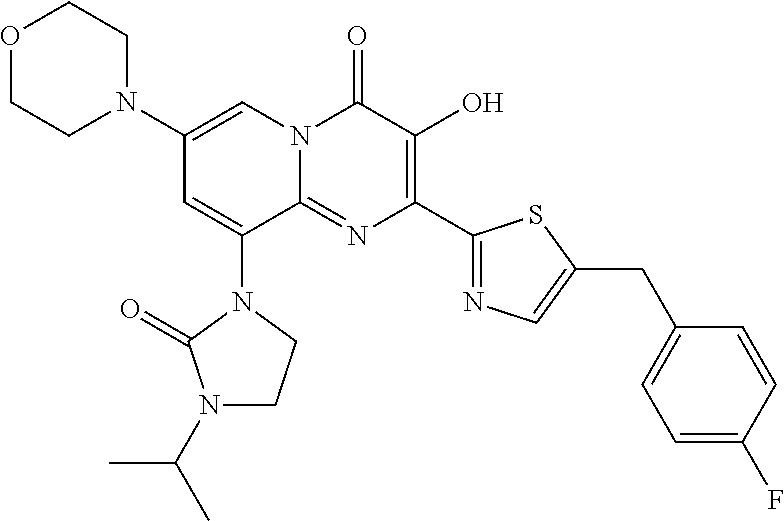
C1(N2CCOCC2)=CN2C(=NC(C3=NC=C(CC4=CC=C(F)C=C4)S3)=C(O)C2=O)C(N2C(=O)N(C(C)C)CC2)=C1
